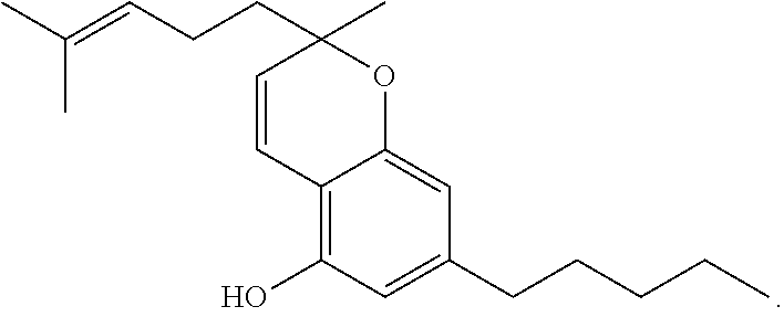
C12=C(O)C=C(CCCCC)C=C1OC(C)(CCC=C(C)C)C=C2
